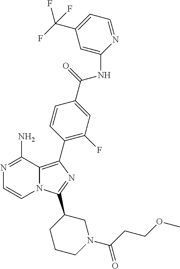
N1=C(N)C2=C(C3=C(F)C=C(C(=O)NC4=CC(C(F)(F)F)=CC=N4)C=C3)N=C(C3CCCN(C(CCOC)=O)C3)N2C=C1
